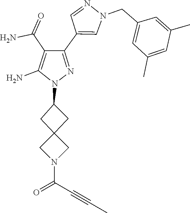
C12(CC(N3N=C(C4=CN(CC5=CC(C)=CC(C)=C5)N=C4)C(C(N)=O)=C3N)C1)CN(C(C#CC)=O)C2
